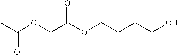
C(C(OCCCCO)=O)OC(C)=O
